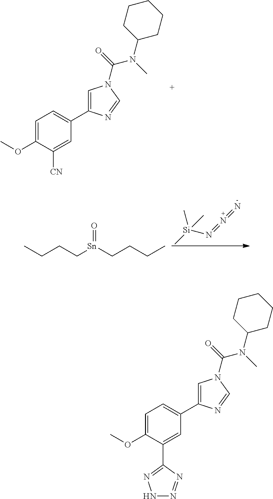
C1=C(OC)C([CN])=CC(C2=CN(C(=O)N(C)C3CCCCC3)C=N2)=C1.CCCC[Sn](CCCC)=O.C[Si](N=N=N)(C)C.C1=C(OC)C(C2=NNN=N2)=CC(C2=CN(C(=O)N(C)C3CCCCC3)C=N2)=C1
